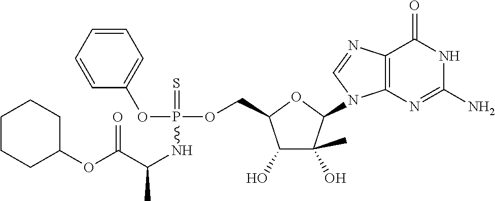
C1=CC=CC=C1OP(NC(C(OC1CCCCC1)=O)C)(OCC1C(O)C(C)(O)C(N2C3=C(C(=O)NC(N)=N3)N=C2)O1)=S
